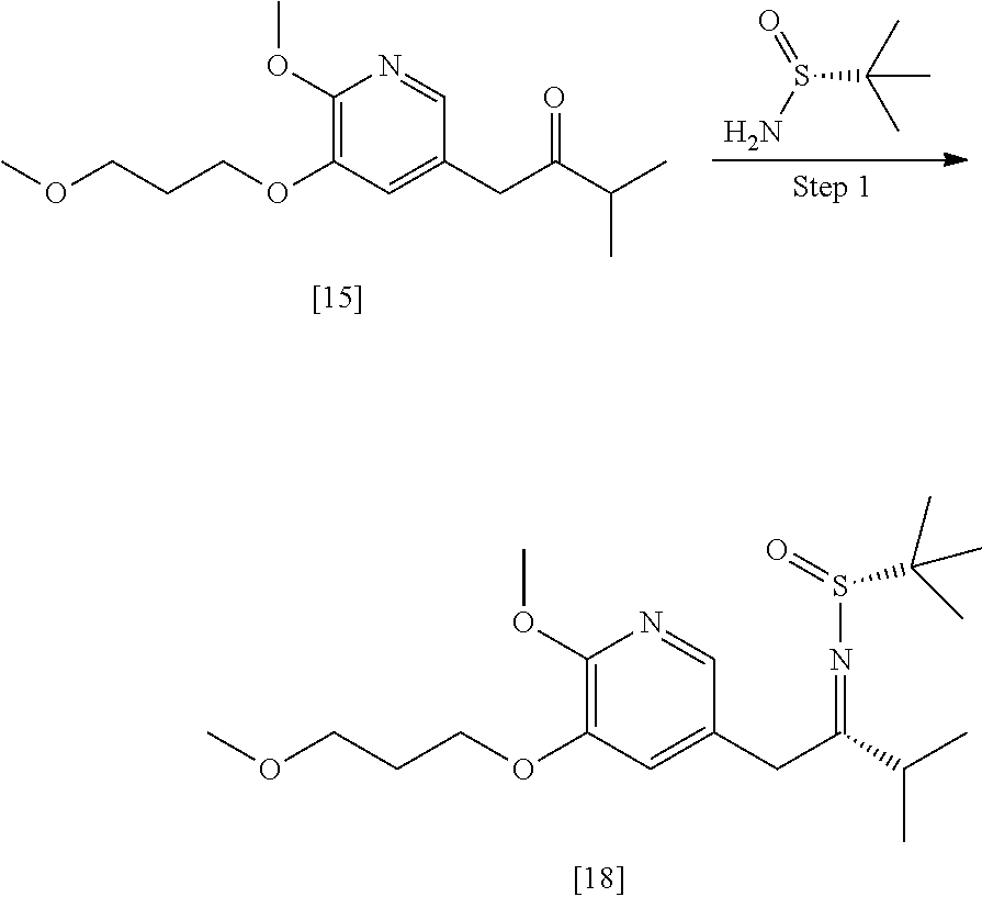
C1(OC)=C(OCCCOC)C=C(CC(C(C)C)=NS(=O)C(C)(C)C)C=N1.C1(OC)=C(OCCCOC)C=C(CC(C(C)C)=O)C=N1.S(C(C)(C)C)(N)=O
